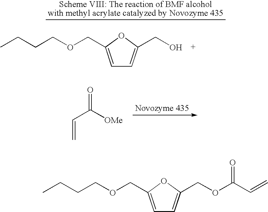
C1=C(COCCCC)OC(CO)=C1.C(C([OMe])=O)=C.C1=C(COCCCC)OC(COC(C=C)=O)=C1
